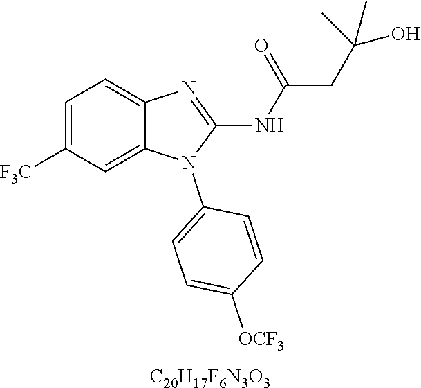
[C20H17F6N3O3].C1=C([F3C])C=C2C(=C1)N=C(NC(=O)CC(C)(C)O)N2C1=CC=C([OCF3])C=C1
